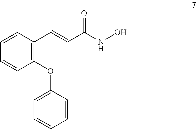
C1(OC2=CC=CC=C2)=C(C=CC(=O)NO)C=CC=C1
